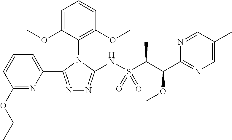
C1(OCC)=NC(C2=NN=C(NS(C(C(C3=NC=C(C)C=N3)OC)C)(=O)=O)N2C2=C(OC)C=CC=C2OC)=CC=C1
